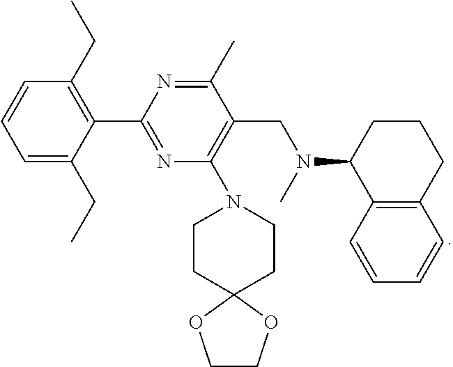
C1=C(CC)C(C2=NC(N3CCC4(CC3)OCCO4)=C(CN(C)C3C4=C(CCC3)C=CC=C4)C(C)=N2)=C(CC)C=C1
